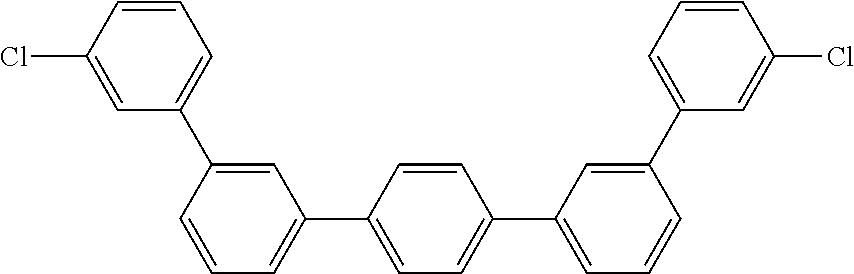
C1=CC(Cl)=CC(C2=CC(C3=CC=C(C4=CC=CC(C5=CC=CC(Cl)=C5)=C4)C=C3)=CC=C2)=C1
